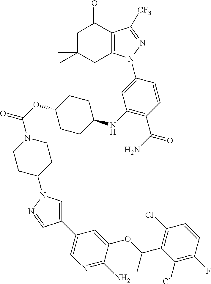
C1(C2=CN=C(N)C(OC(C3=C(Cl)C=CC(F)=C3Cl)C)=C2)=CN(C2CCN(C(OC3CCC(NC4=C(C(N)=O)C=CC(N5C6=C(C([CF3])=N5)C(=O)CC(C)(C)C6)=C4)CC3)=O)CC2)N=C1
